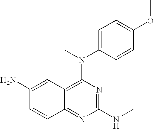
C1(N)=CC2=C(N(C)C3=CC=C(OC)C=C3)N=C(NC)N=C2C=C1
